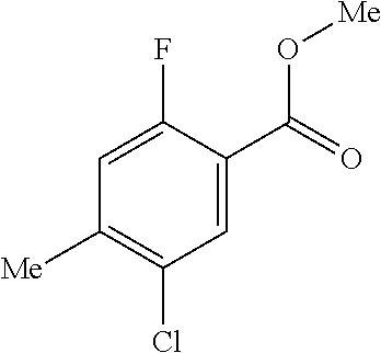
C1=C(F)C(C(=O)O[Me])=CC(Cl)=C1[Me]
